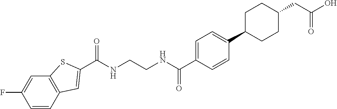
C(NCCNC(C1=CC=C(C2CCC(CC(O)=O)CC2)C=C1)=O)(=O)C1=CC2=C(C=C(F)C=C2)S1
